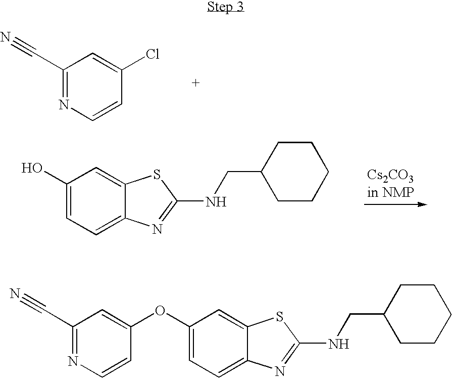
C1(OC2=CC(C#N)=NC=C2)=CC=C2C(=C1)SC(NCC1CCCCC1)=N2.C1(C#N)=NC=CC(Cl)=C1.C1(O)=CC=C2C(=C1)SC(NCC1CCCCC1)=N2
